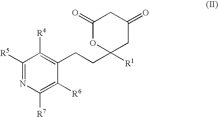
C1([R5])=NC([R7])=C([R6])C(CCC2([R1])CC(=O)CC(=O)O2)=C1[R4]
